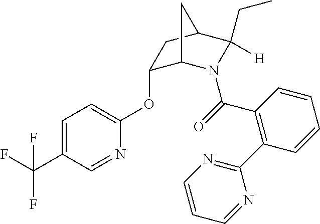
C1(OC2=CC=C(C(F)(F)F)C=N2)C2N(C(=O)C3=C(C4=NC=CC=N4)C=CC=C3)C(CC)([H])C(C1)C2
